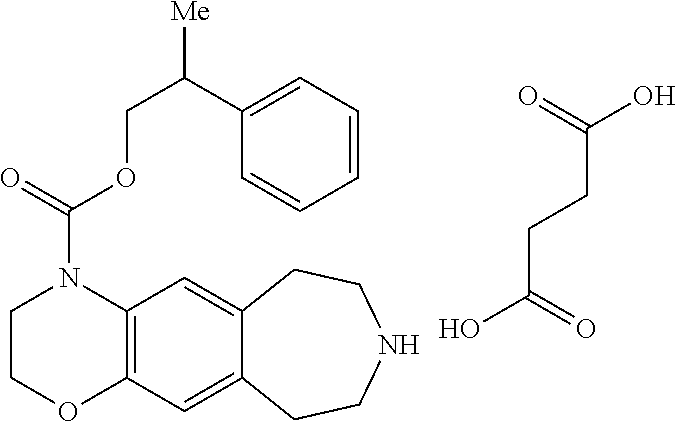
C12=C(C=C3C(=C1)CCNCC3)OCCN2C(=O)OCC([Me])C1=CC=CC=C1.C(CCC(O)=O)(=O)O
